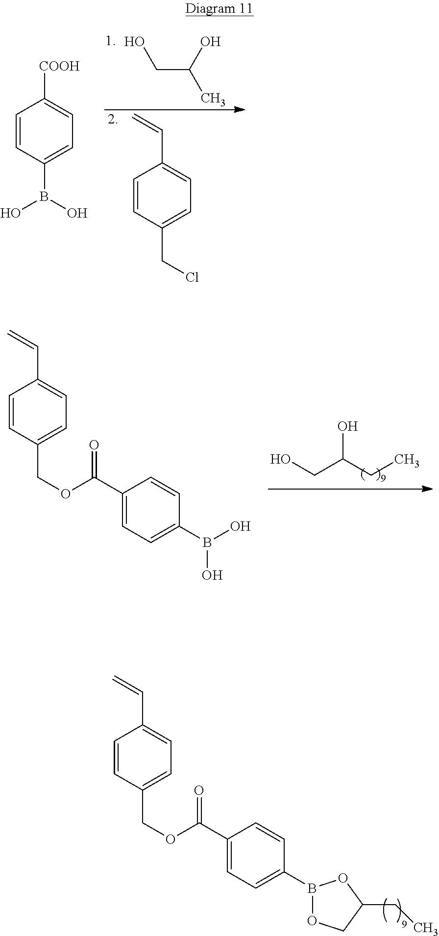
C1=CC(B(O)O)=CC=C1[COOH].OCC(C)O.C1=CC(CCl)=CC=C1C=C.OCC(CC)O.C1=CC(COC(C2=CC=C(B(O)O)C=C2)=O)=CC=C1C=C.C1=CC(COC(C2=CC=C(B3OCC(CC)O3)C=C2)=O)=CC=C1C=C
